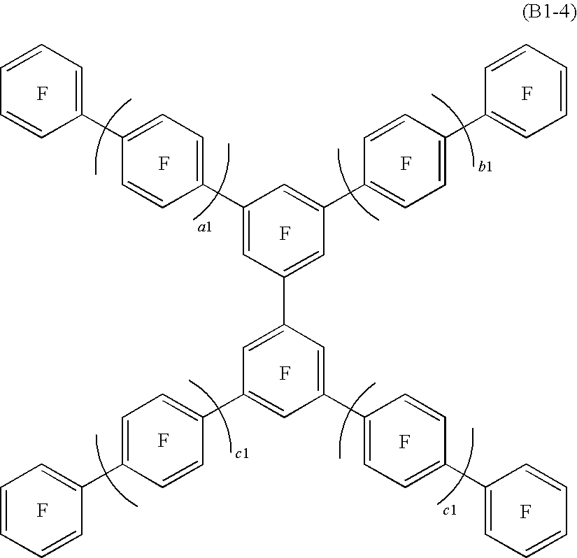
F.F.F.F.F.F.F.F.C1=CC=CC(C2=CC=C(C3=CC(C4=CC=C(C5=CC=CC=C5)C=C4)=CC(C4=CC(C5=CC=C(C6=CC=CC=C6)C=C5)=CC(C5=CC=C(C6=CC=CC=C6)C=C5)=C4)=C3)C=C2)=C1.F.F
